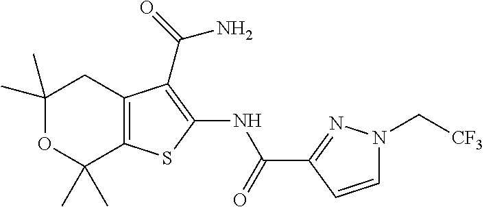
C1(C)(C)OC(C)(C)C2=C(C1)C(C(N)=O)=C(NC(=O)C1=NN(C[CF3])C=C1)S2
